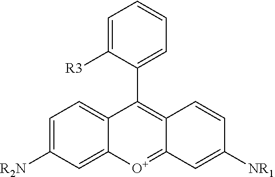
C1=C([R2N])C=C2C(=C1)C(C1=CC=CC=C1[R3])=C1C(=[O+]2)C=C([NR1])C=C1
